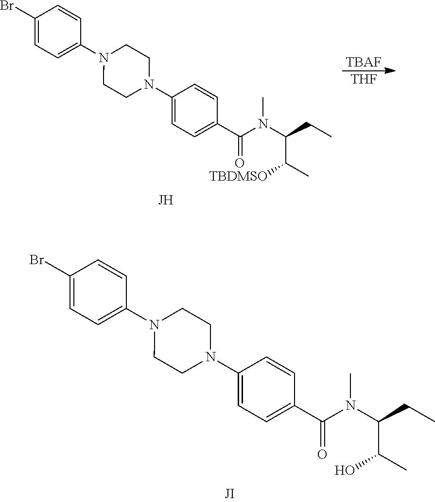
C1(Br)=CC=C(N2CCN(C3=CC=C(C(N(C(CC)C(O)C)C)=O)C=C3)CC2)C=C1.C1(Br)=CC=C(N2CCN(C3=CC=C(C(N(C(CC)C([TBDMSO])C)C)=O)C=C3)CC2)C=C1.[TBAF].[THF]
